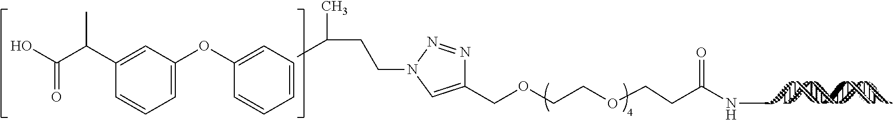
C1(COCCOCCC(NC)=O)=CN(CCC(C)C)N=N1.C1=CC=C(OC2=CC=CC(C(C(O)=O)C)=C2)C=C1
